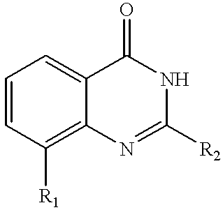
C1=CC([R1])=C2C(=C1)C(=O)NC([R2])=N2
